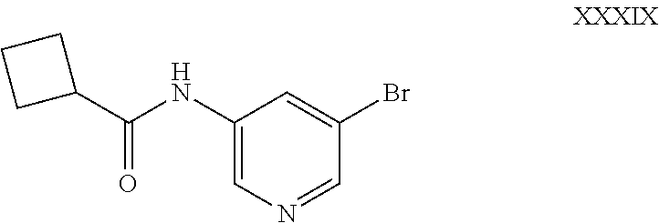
C(NC1=CN=CC(Br)=C1)(C1CCC1)=O
